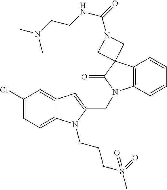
C1(Cl)=CC=C2C(=C1)C=C(CN1C3=C(C=CC=C3)C3(C1=O)CN(C(=O)NCCN(C)C)C3)N2CCCS(C)(=O)=O
